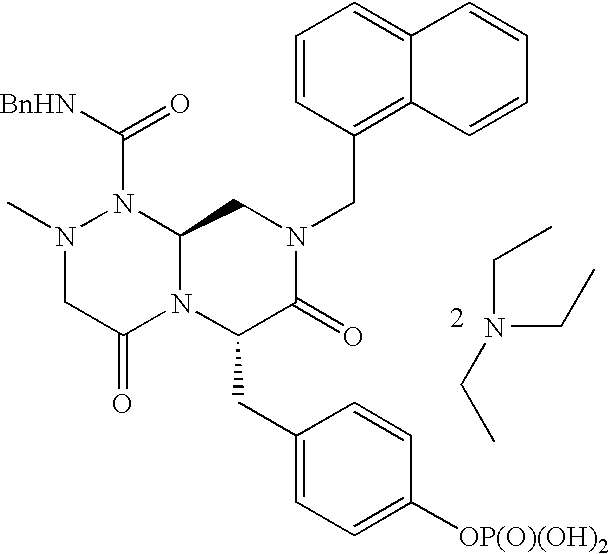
[BnHN]C(=O)N1N(C)CC(=O)N2C1CN(CC1=C3C(=CC=C1)C=CC=C3)C(=O)C2CC1=CC=C([OP(O)(OH)2])C=C1.C(N(CC)CC)C
